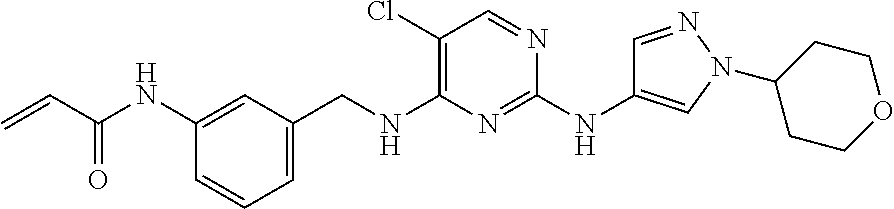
C1=C(CNC2=C(Cl)C=NC(NC3=CN(C4CCOCC4)N=C3)=N2)C=C(NC(C=C)=O)C=C1
